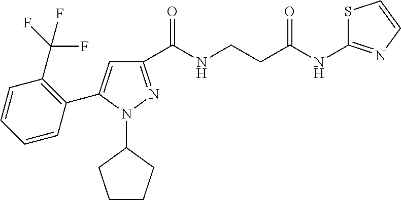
C1(C(NCCC(NC2=NC=CS2)=O)=O)=NN(C2CCCC2)C(C2=C(C(F)(F)F)C=CC=C2)=C1
